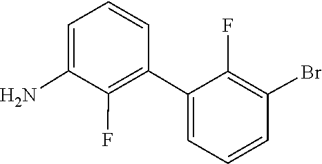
C1(C2=CC=CC(Br)=C2F)=C(F)C(N)=CC=C1
